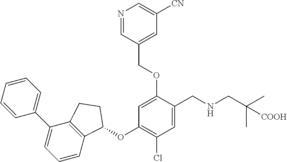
C1=CC=CC=C1C1=CC=CC2=C1CCC2OC1=C(Cl)C=C(CNCC(C)(C)[COOH])C(OCC2=CC([CN])=CN=C2)=C1
